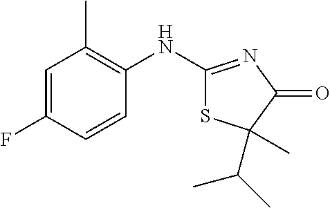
C1(NC2=NC(=O)C(C(C)C)(C)S2)=C(C)C=C(F)C=C1
